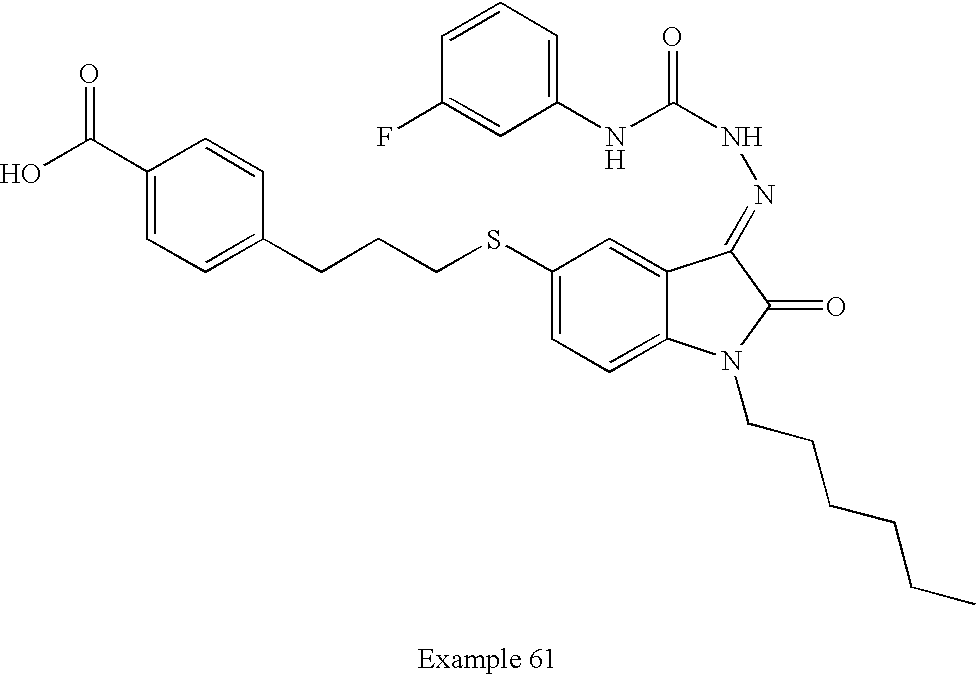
C1(C(O)=O)=CC=C(CCCSC2=CC=C3C(=C2)C(=NNC(=O)NC2=CC=CC(F)=C2)C(=O)N3CCCCCC)C=C1
